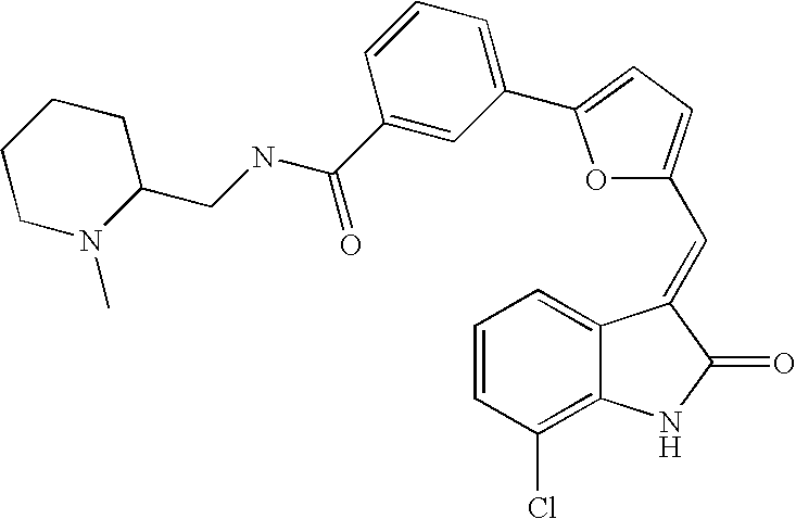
C1=CC(Cl)=C2C(=C1)C(=CC1=CC=C(C3=CC=CC(C(NCC4CCCCN4C)=O)=C3)O1)C(=O)N2
